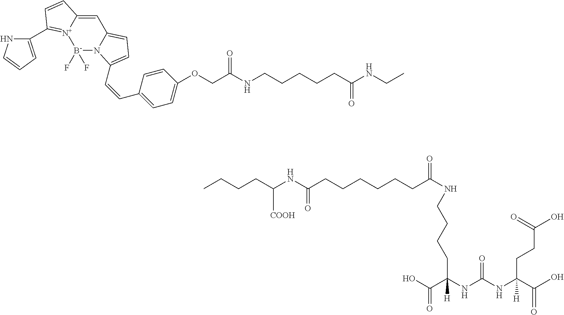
C(CCC(=O)O)(C(=O)O)(NC(=O)NC(C(O)=O)([H])CCCCNC(CCCCCCC(NC(CCCC)[COOH])=O)=O)[H].C(NC(CCCCCNC(COC1=CC=C(C=CC2=CC=C3N2[B-](F)(F)[N+]2=C(C4=CC=CN4)C=CC2=C3)C=C1)=O)=O)C
